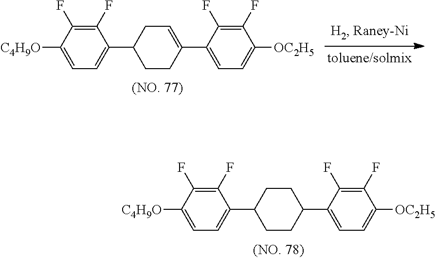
C1(F)=C(F)C([C4H9O])=CC=C1C1CCC(C2=CC=C([OC2H5])C(F)=C2F)CC1.C1(F)=C(F)C([C4H9O])=CC=C1C1CCC(C2=CC=C([OC2H5])C(F)=C2F)=CC1
